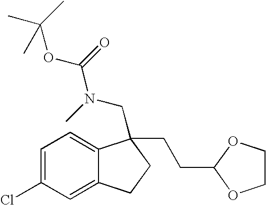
C1=C(Cl)C=C2C(=C1)C(CCC1OCCO1)(CN(C(OC(C)(C)C)=O)C)CC2
